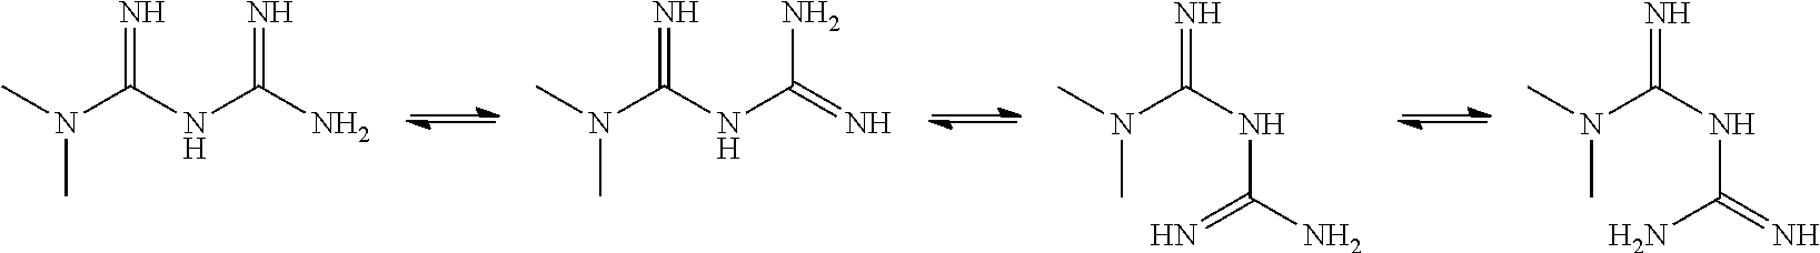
CN(C(NC(N)=N)=N)C.CN(C(NC(=N)N)=N)C.N(C)(C(NC(=N)N)=N)C.N(C)(C(NC(N)=N)=N)C
